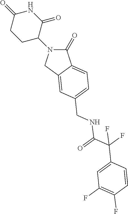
C1(=O)N(C2CCC(=O)NC2=O)CC2=CC(CNC(C(C3=CC(F)=C(F)C=C3)(F)F)=O)=CC=C12
